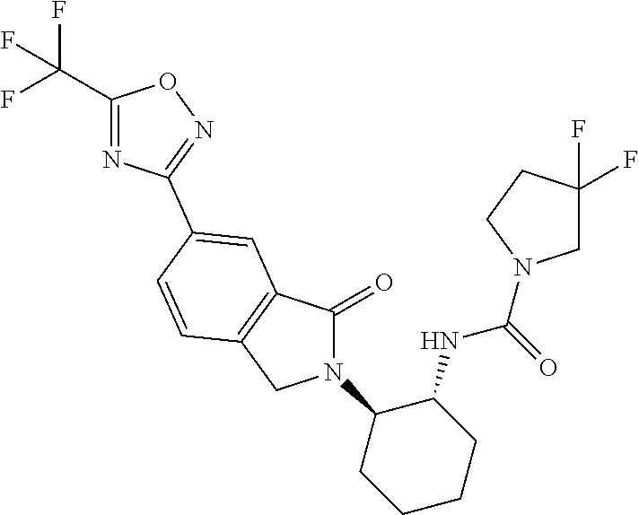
C1(=O)N(C2CCCCC2NC(=O)N2CC(F)(F)CC2)CC2=C1C=C(C1=NOC(C(F)(F)F)=N1)C=C2
